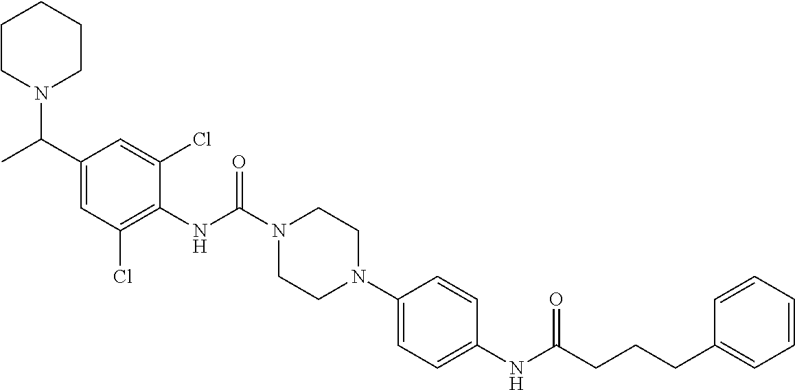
C1(NC(N2CCN(C3=CC=C(NC(CCCC4=CC=CC=C4)=O)C=C3)CC2)=O)=C(Cl)C=C(C(C)N2CCCCC2)C=C1Cl
